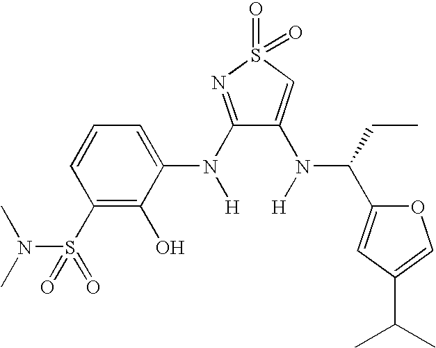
C1(N([H])C2=CC=CC(S(N(C)C)(=O)=O)=C2O)=NS(=O)(=O)C=C1N([H])C(CC)C1=CC(C(C)C)=CO1
